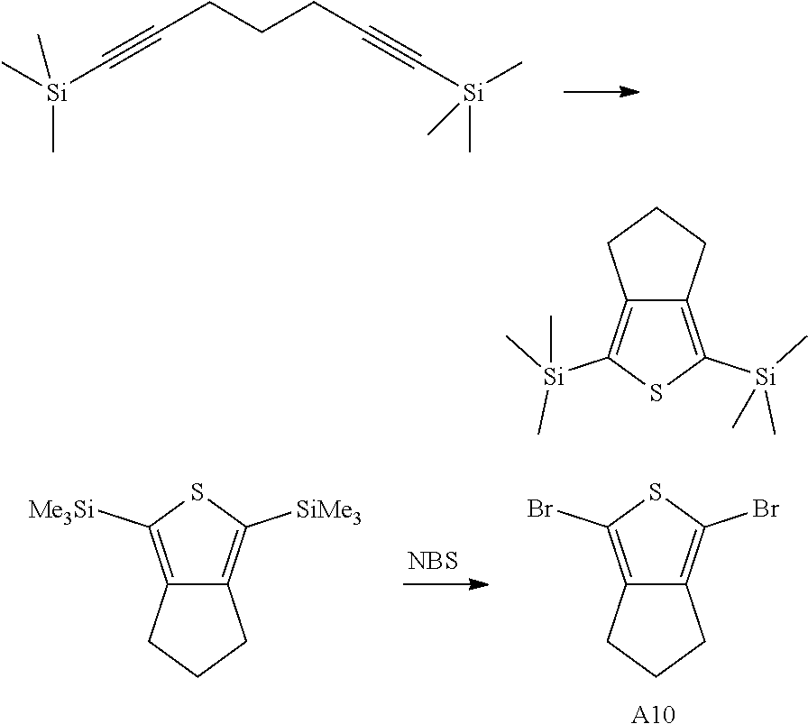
C(CCCC#C[Si](C)(C)C)#C[Si](C)(C)C.[NBS].C12=C(Br)SC(Br)=C1CCC2.[A10].C12=C([Me3Si])SC([SiMe3])=C1CCC2.C12=C([Si](C)(C)C)SC([Si](C)(C)C)=C1CCC2
